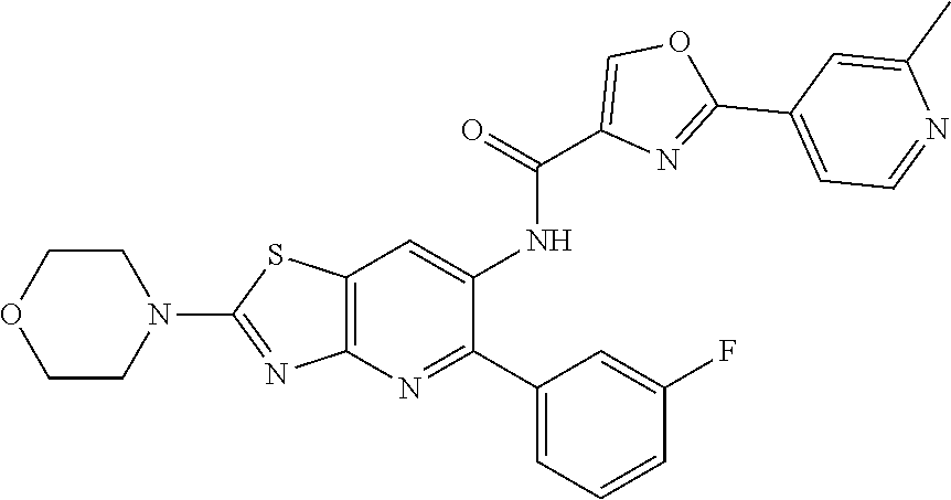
C1COCCN1C1=NC2=C(S1)C=C(NC(=O)C1=COC(C3=CC=NC(C)=C3)=N1)C(C1=CC=CC(F)=C1)=N2
